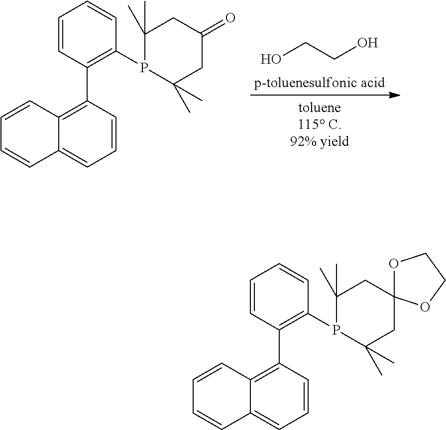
C1=CC(C2=C3C(=CC=C2)C=CC=C3)=C(P2C(C)(C)CC(=O)CC2(C)C)C=C1.OCCO.C1=CC(C2=C3C(=CC=C2)C=CC=C3)=C(P2C(C)(C)CC3(CC2(C)C)OCCO3)C=C1
